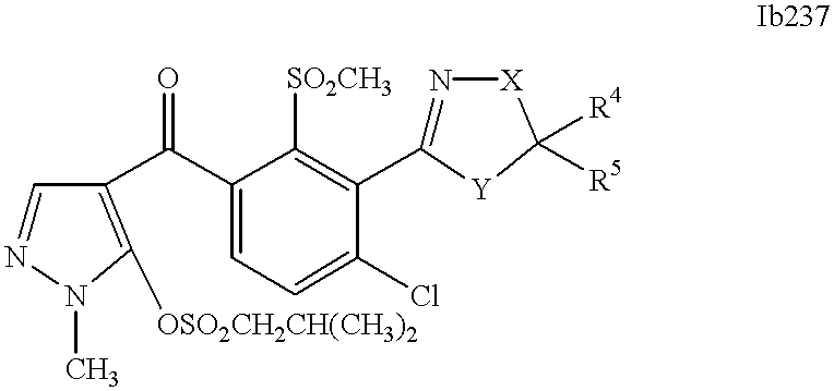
C1=NN(C)C([OSO2CH2CH(CH3)2])=C1C(C1=CC=C(Cl)C(C2=N[X]C([R4])([R5])[Y]2)=C1[SO2CH3])=O
